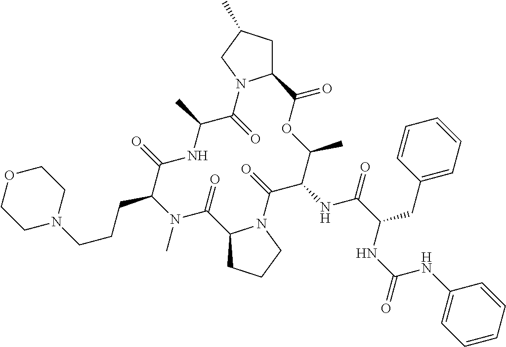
C12CC(C)CN1C(=O)C(C)NC(=O)C(CCCN1CCOCC1)N(C)C(=O)C1CCCN1C(=O)C(NC(=O)C(CC1=CC=CC=C1)NC(=O)NC1=CC=CC=C1)C(C)OC2=O
